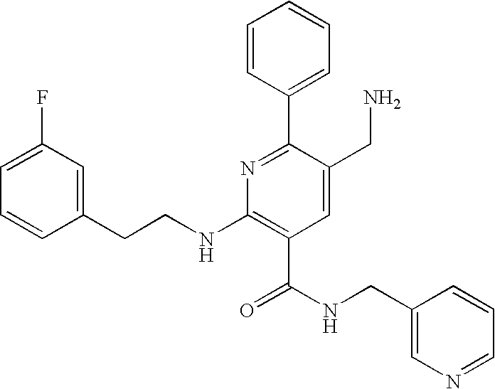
C1=CC(CCNC2=C(C(NCC3=CN=CC=C3)=O)C=C(CN)C(C3=CC=CC=C3)=N2)=CC(F)=C1
